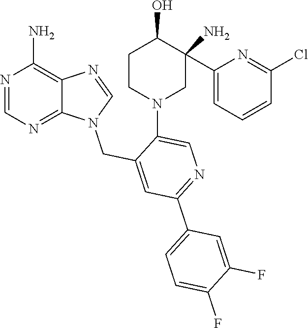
N1(CC2=CC(C3=CC=C(F)C(F)=C3)=NC=C2N2CC(N)(C3=CC=CC(Cl)=N3)C(O)CC2)C2=NC=NC(N)=C2N=C1
